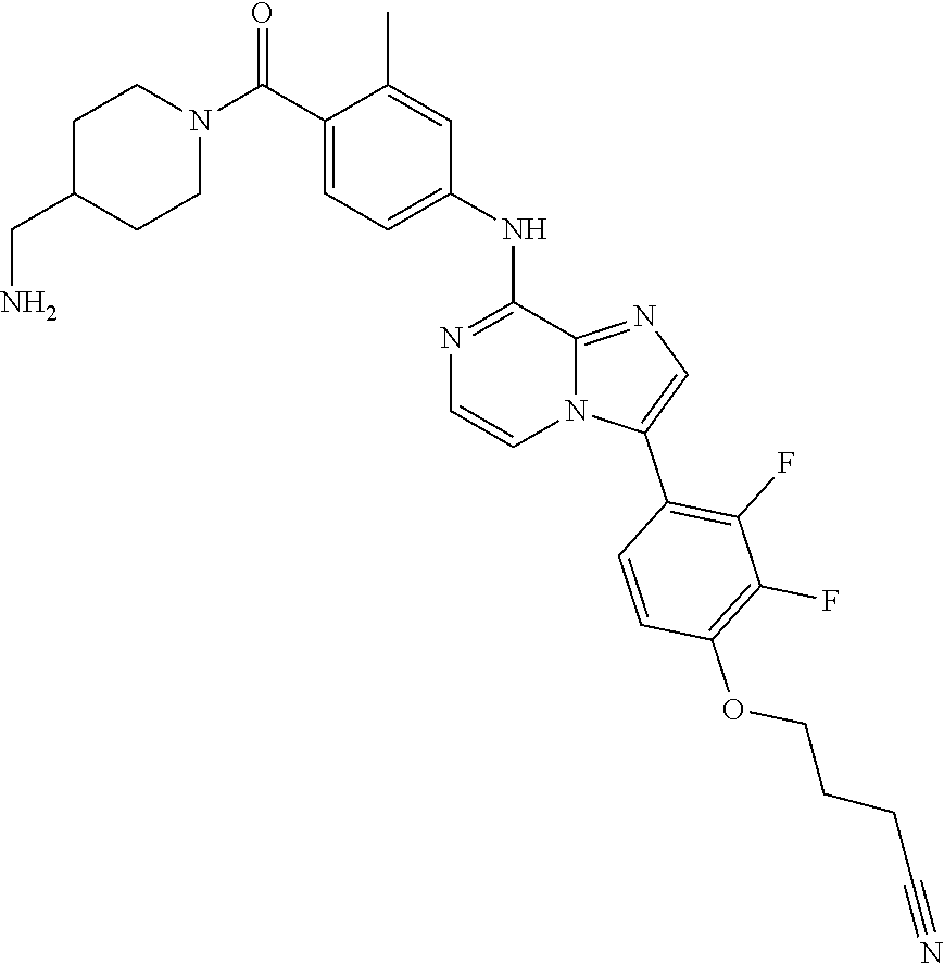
C1C(CN)CCN(C(C2=CC=C(NC3=NC=CN4C3=NC=C4C3=C(F)C(F)=C(OCCCC#N)C=C3)C=C2C)=O)C1
